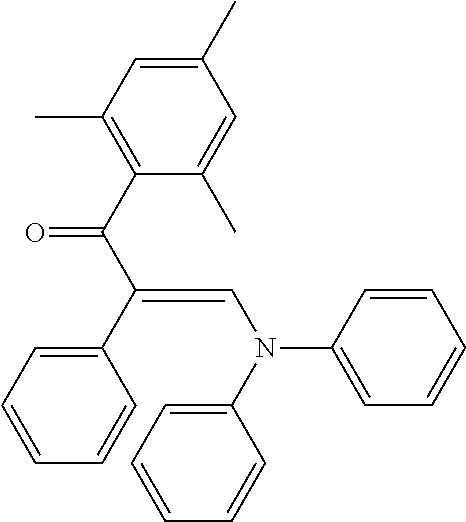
C1(C)=CC(C)=C(C(C(C2=CC=CC=C2)=CN(C2=CC=CC=C2)C2=CC=CC=C2)=O)C(C)=C1
